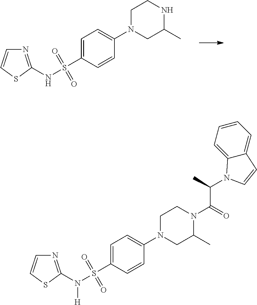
C1=CC(S(NC2=NC=CS2)(=O)=O)=CC=C1N1CC(C)NCC1.C1=CC(S(N(C2=NC=CS2)[H])(=O)=O)=CC=C1N1CC(C)N(C(=O)C(N2C3=CC=CC=C3C=C2)C)CC1
